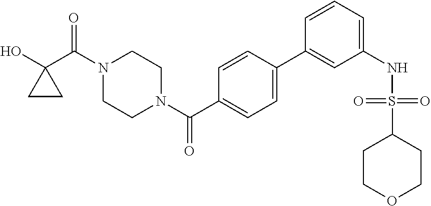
OC1(C(N2CCN(C(=O)C3=CC=C(C4=CC(NS(=O)(=O)C5CCOCC5)=CC=C4)C=C3)CC2)=O)CC1
